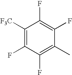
C1([F3C])=C(F)C(F)=C(C)C(F)=C1F
